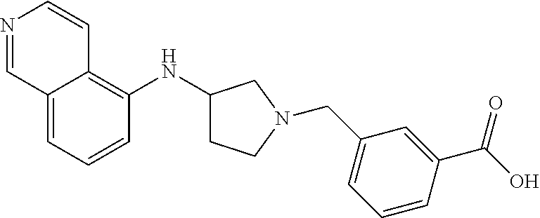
N1=CC2=CC=CC(NC3CCN(CC4=CC=CC(C(O)=O)=C4)C3)=C2C=C1
